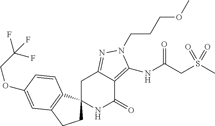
C1C2(C3=C(C1)C=C(OCC(F)(F)F)C=C3)NC(=O)C1=C(NC(=O)CS(C)(=O)=O)N(CCCOC)N=C1C2
